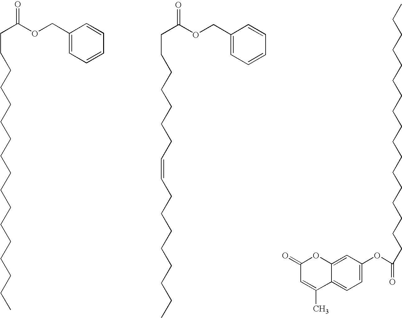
C1(COC(CCCCCCCCCCCCCCCCC)=O)=CC=CC=C1.C1(COC(CCCCCCCC=CCCCCCCCC)=O)=CC=CC=C1.C12=CC(OC(=O)CCCCCCCCCCCCCCCCC)=CC=C1C(C)=CC(=O)O2
